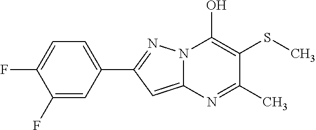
C12=CC(C3=CC=C(F)C(F)=C3)=NN1C(O)=C(SC)C(C)=N2
